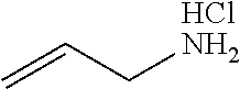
C(=C)CN.Cl
